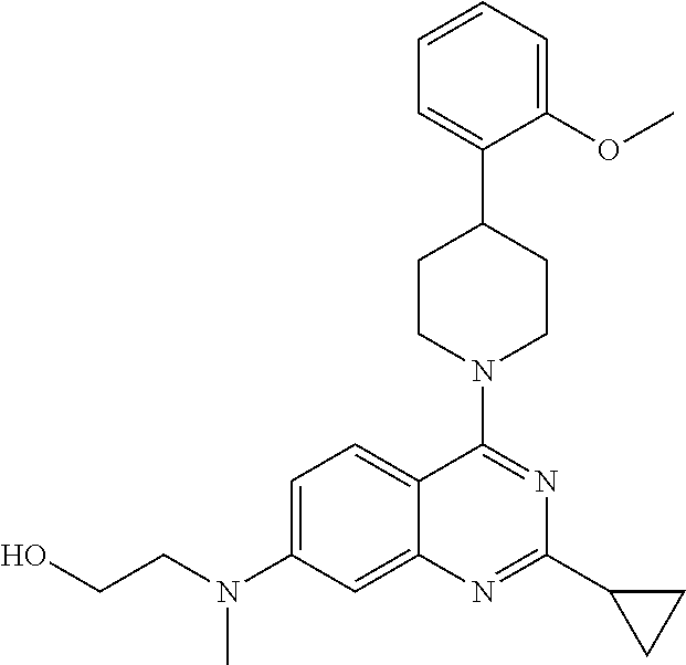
C12=CC(N(CCO)C)=CC=C1C(N1CCC(C3=CC=CC=C3OC)CC1)=NC(C1CC1)=N2
